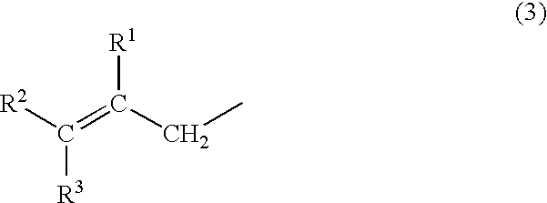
[R2]C(=C(CC)[R1])[R3]
